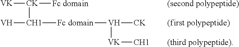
[VK][CK]([CH1]([V])[Fc domain][V]([CK])[VK][CH1])[Fc domain].[(second polypeptide)].[(first polypeptide)].[(third polypeptide)]
